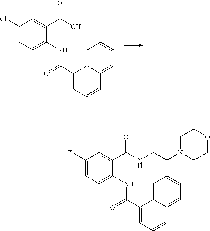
C1(Cl)=CC=C(NC(C2=CC=CC3=CC=CC=C23)=O)C(C(O)=O)=C1.C1(Cl)=CC=C(NC(C2=CC=CC3=CC=CC=C23)=O)C(C(NCCN2CCOCC2)=O)=C1
